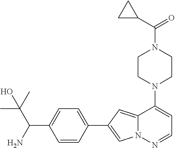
N1(C2=CC=NN3C2=CC(C2=CC=C(C(N)C(C)(C)O)C=C2)=C3)CCN(C(=O)C2CC2)CC1
